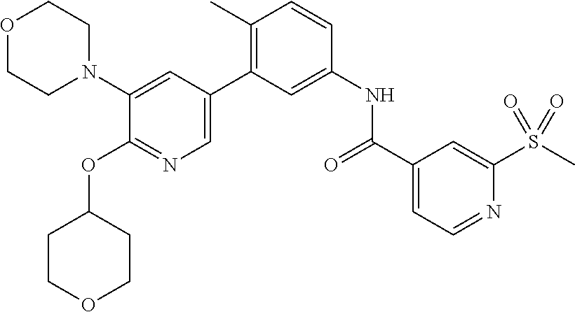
C1(N2CCOCC2)=CC(C2=C(C)C=CC(NC(C3=CC=NC(S(C)(=O)=O)=C3)=O)=C2)=CN=C1OC1CCOCC1
